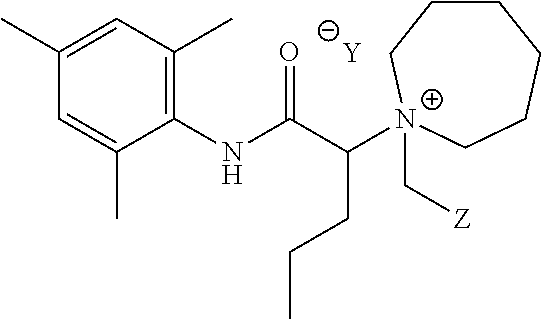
[Y].C1=C(C)C(NC(C([N+]2(C[Z])CCCCCC2)CCC)=O)=C(C)C=C1C
